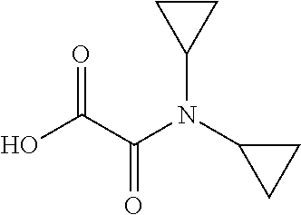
OC(C(N(C1CC1)C1CC1)=O)=O
